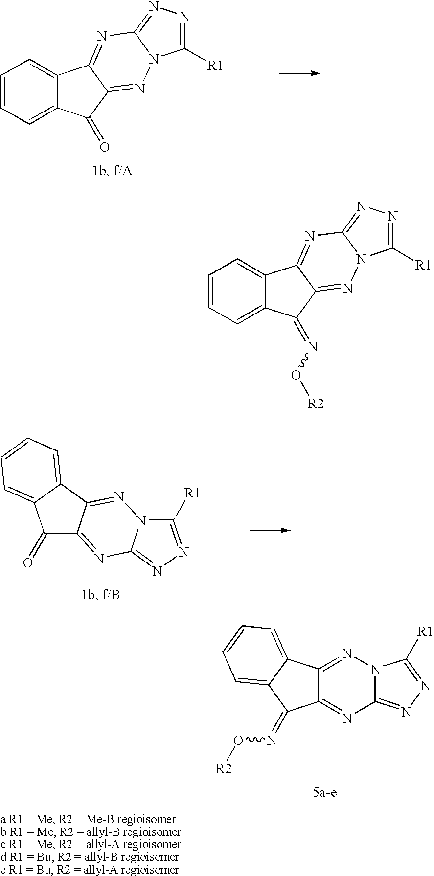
C1=CC=C2C(=C1)C1=NC3=NN=C([R1])N3N=C1C2=NO[R2].C12=NC3=NN=C([R1])N3N=C1C1=CC=CC=C1C2=NO[R2].C1=CC=C2C(=C1)C1=NC3=NN=C([R1])N3N=C1C2=O.C1(=O)C2=NC3=NN=C([R1])N3N=C2C2=CC=CC=C12
